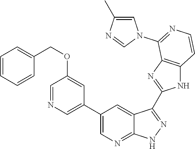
C1=NC=C(C2=CN=C3C(=C2)C(C2=NC4=C(N2)C=CN=C4N2C=C(C)N=C2)=N[N H]3)C=C1OCC1=CC=CC=C1
